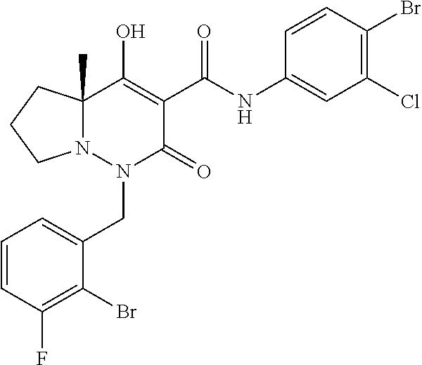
C1=CC(F)=C(Br)C(CN2C(=O)C(C(=O)NC3=CC(Cl)=C(Br)C=C3)=C(O)C3(C)N2CCC3)=C1
